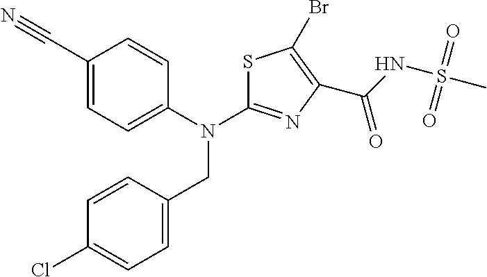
C1(C#N)=CC=C(N(C2=NC(C(NS(C)(=O)=O)=O)=C(Br)S2)CC2=CC=C(Cl)C=C2)C=C1
